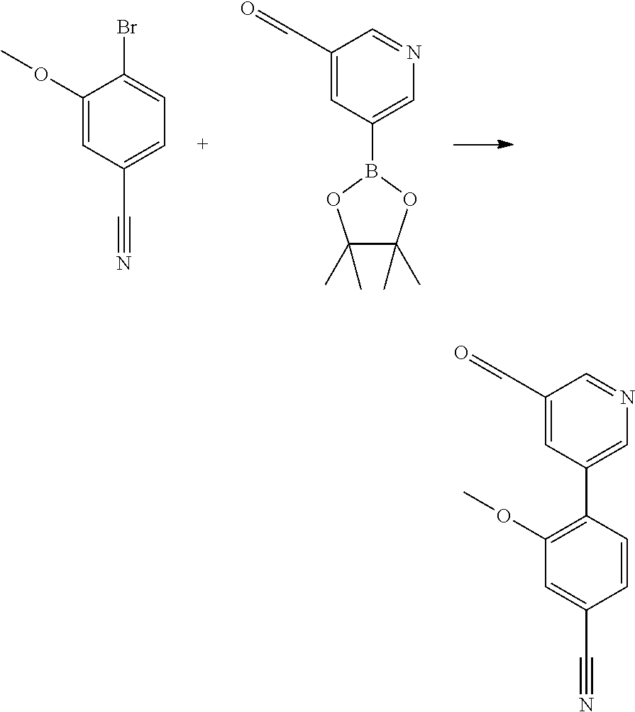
BrC1=CC=C(C#N)C=C1OC.C1(C=O)=CC(B2OC(C)(C)C(C)(C)O2)=CN=C1.C1(C2=CN=CC(C=O)=C2)=C(OC)C=C(C#N)C=C1
